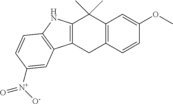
C12=C(CC3=C(C1(C)C)C=C(OC)C=C3)C1=C(N2)C=CC([N+]([O-])=O)=C1
